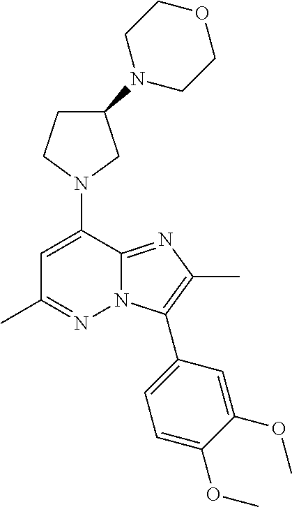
N1(C2=CC(C)=NN3C2=NC(C)=C3C2=CC=C(OC)C(OC)=C2)CC(N2CCOCC2)CC1
